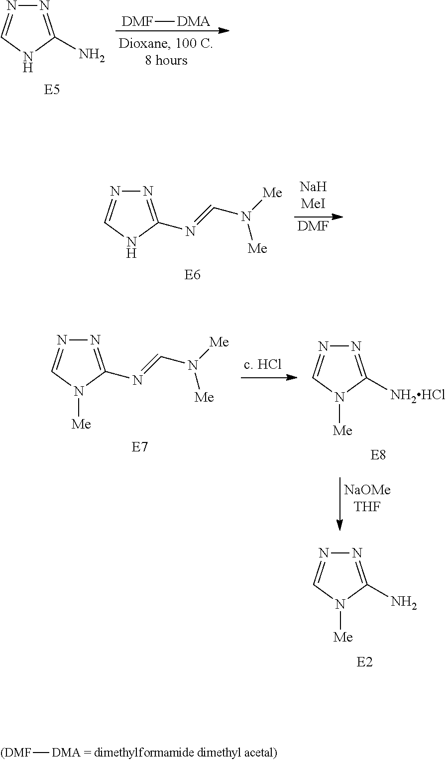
[DMF][DMA].N1=C(N)NC=N1.[DMF].N1=C(N=CN([Me])[Me])NC=N1.N1=C(N)N([Me])C=N1.N1=C(N=CN([Me])[Me])N([Me])C=N1.N1=C([NH2HCl])N([Me])C=N1.[DMA][(DMF]
